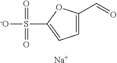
C1=C(C=O)OC(S(=O)([-O])=O)=C1.[Na]
